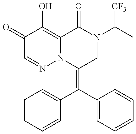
C1(=C(C2=CC=CC=C2)C2=CC=CC=C2)CN(C(C)[CF3])C(=O)C2=C(O)C(=O)C=NN12
